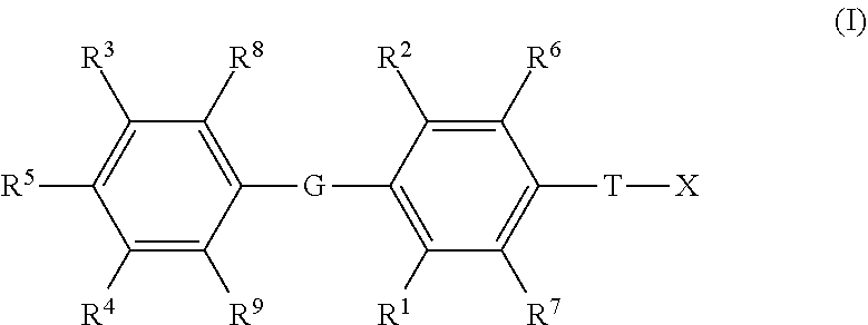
C1([R3])=C([R5])C([R4])=C([R9])C([G]C2=C([R1])C([R7])=C([T][X])C([R6])=C2[R2])=C1[R8]
